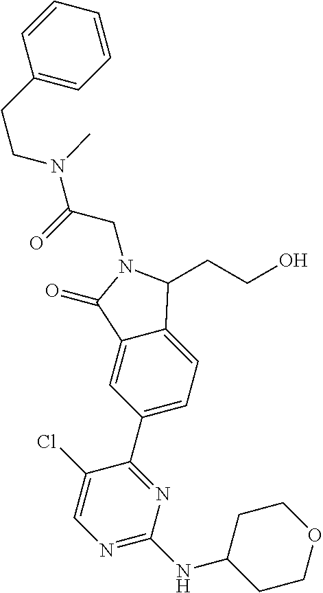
C(N1C(=O)C2=CC(C3=NC(NC4CCOCC4)=NC=C3Cl)=CC=C2C1CCO)C(=O)N(C)CCC1=CC=CC=C1
